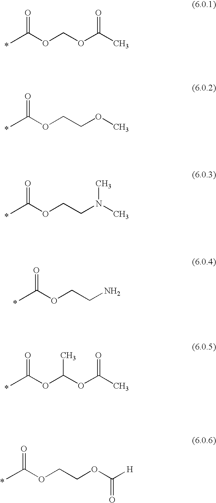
O=C(OCOC(C)=O)C.*.O=C(OCCOC)C.*.O=C(OCCN(C)C)C.*.O=C(OCCN)C.*.O=C(OC(OC(C)=O)C)C.*.O=C(OCCOC([H])=O)C.*
